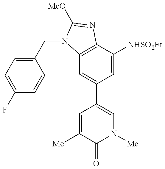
C12=C(C([NHSO2Et])=CC(C3=CN([Me])C(=O)C([Me])=C3)=C1)N=C([MeO])N2CC1=CC=C(F)C=C1
